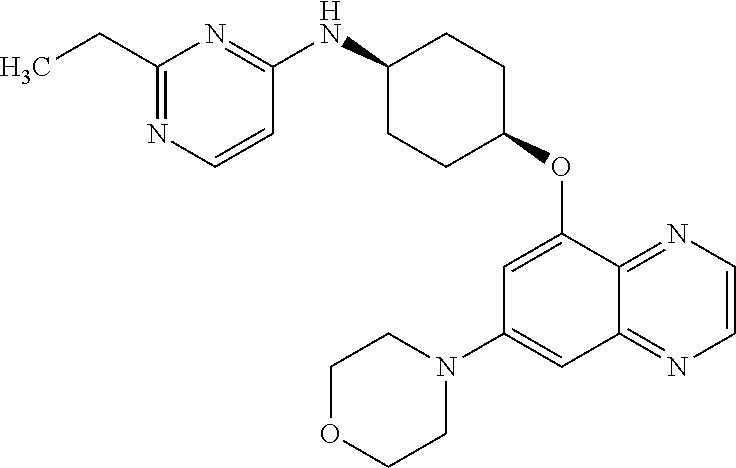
C1(CC)=NC=CC(NC2CCC(OC3=CC(N4CCOCC4)=CC4=NC=CN=C34)CC2)=N1
